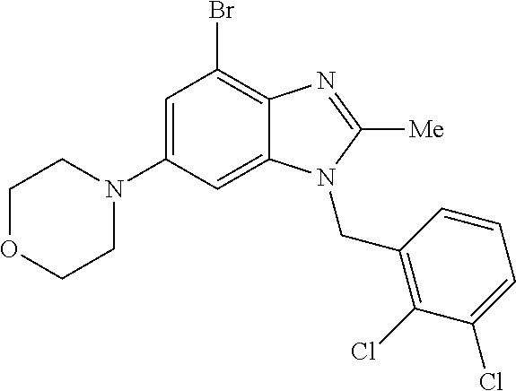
C1=C(N2CCOCC2)C=C2C(=C1Br)N=C([Me])N2CC1=C(Cl)C(Cl)=CC=C1
